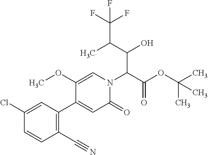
ClC1=CC(C2=CC(=O)N(C(C(OC(C)(C)C)=O)C(O)C(C)C(F)(F)F)C=C2OC)=C(C#N)C=C1
